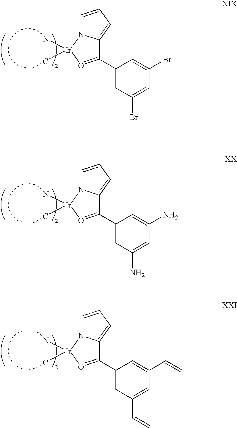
C1(Br)=CC(Br)=CC(C2=O[Ir](N)(C)N3C2=CC=C3)=C1.C1(N)=CC(N)=CC(C2=O[Ir](N)(C)N3C2=CC=C3)=C1.C1(C=C)=CC(C=C)=CC(C2=O[Ir](N)(C)N3C2=CC=C3)=C1
